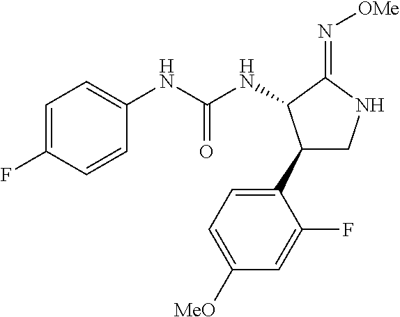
C1(NC(NC2C(C3=CC=C([OMe])C=C3F)CNC2=N[OMe])=O)=CC=C(F)C=C1
